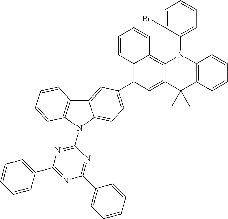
C12=C(C3=CC=C4C(=C3)C3=C(N4C4=NC(C5=CC=CC=C5)=NC(C5=CC=CC=C5)=N4)C=CC=C3)C=C3C(=C1C=CC=C2)N(C1=CC=CC=C1Br)C1=C(C=CC=C1)C3(C)C
